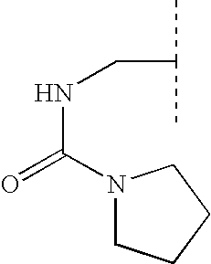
C(C)(C)CNC(=O)N1CCCC1
